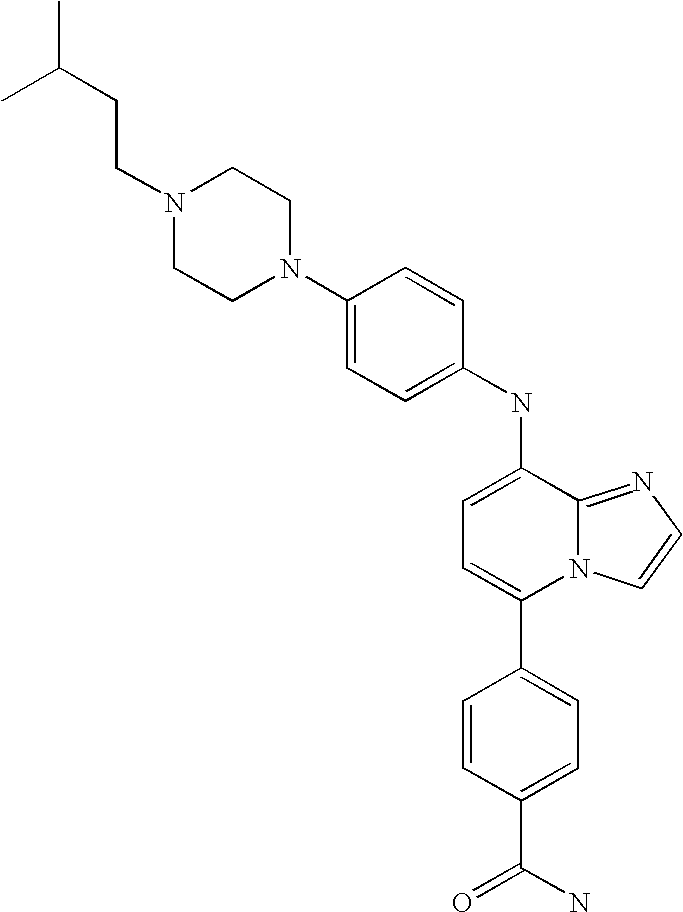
C1(NC2=CC=C(C3=CC=C(C(N)=O)C=C3)N3C2=NC=C3)=CC=C(N2CCN(CCC(C)C)CC2)C=C1
